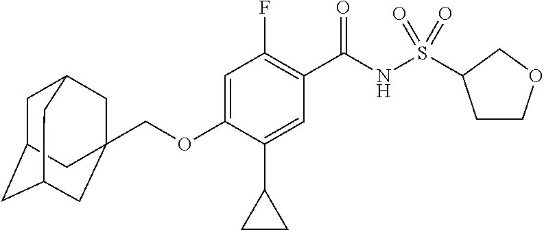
C1=C(OCC23CC4CC(CC(C2)C4)C3)C(C2CC2)=CC(C(NS(=O)(=O)C2CCOC2)=O)=C1F
